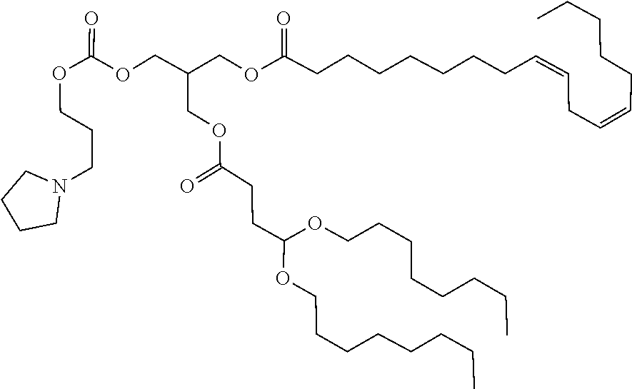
C1CCCN1CCCOC(OCC(COC(CCC(OCCCCCCCC)OCCCCCCCC)=O)COC(CCCCCCCC=CCC=CCCCCC)=O)=O
